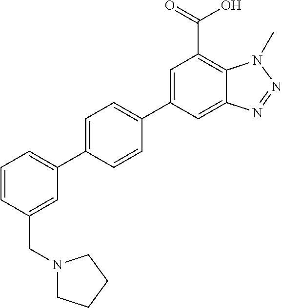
C12=CC(C3=CC=C(C4=CC=CC(CN5CCCC5)=C4)C=C3)=CC(C(=O)O)=C1N(C)N=N2
